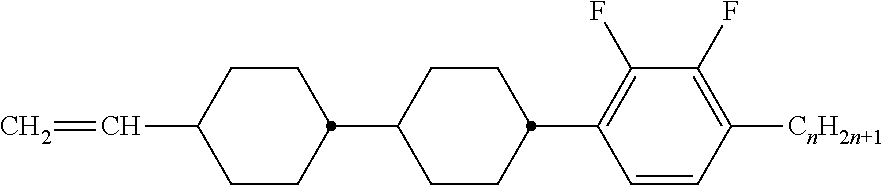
C1(F)=C(C2CCC(C3CCC(C=C)CC3)CC2)C=CC([CnH2n+1])=C1F
